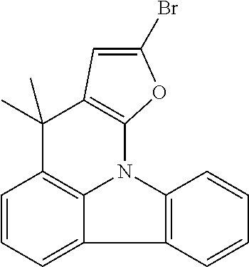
C1=CC=C2C3=C1C(C)(C)C1=C(N3C3=C2C=CC=C3)OC(Br)=C1
